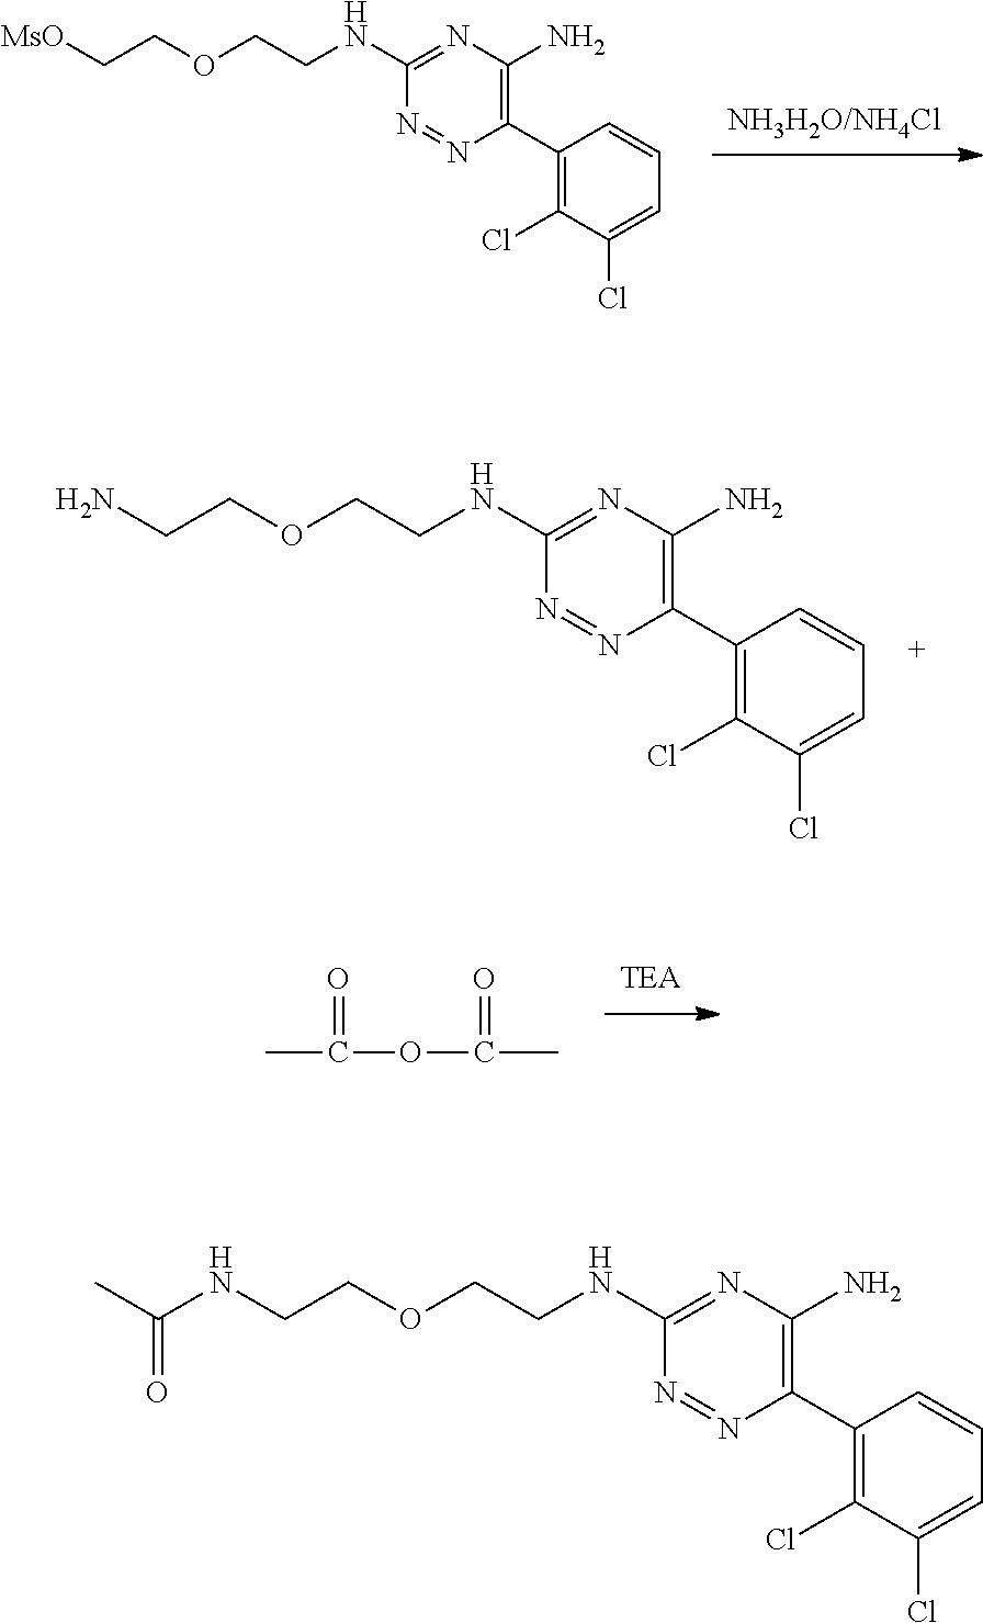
C1(Cl)=C(C2=C(N)N=C(NCCOCCN)N=N2)C=CC=C1Cl.C1(Cl)=C(C2=C(N)N=C(NCCOCC[MsO])N=N2)C=CC=C1Cl.CC(=O)OC(C)=O.C1(Cl)=C(C2=C(N)N=C(NCCOCCNC(C)=O)N=N2)C=CC=C1Cl
